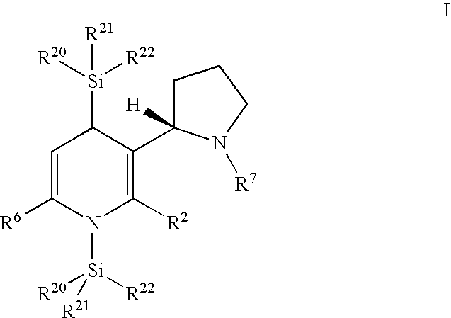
C1=C([R6])N([Si]([R22])([R20])[R21])C([R2])=C(C2([H])CCCN2[R7])C1[Si]([R20])([R22])[R21]
